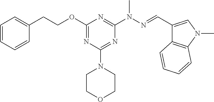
O(C1=NC(N2CCOCC2)=NC(N(N=CC2=CN(C)C3=C2C=CC=C3)C)=N1)CCC1=CC=CC=C1
